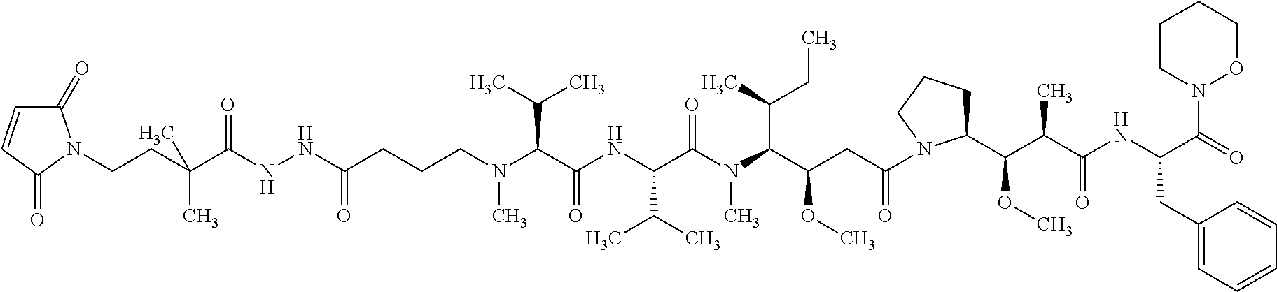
C(CCCN(C(C(NC(C(N(C)C(C(CC)C)C(OC)CC(=O)N1C(C(OC)C(C(=O)NC(C(=O)N2OCCCC2)CC2=CC=CC=C2)C)CCC1)=O)C(C)C)=O)C(C)C)C)(=O)NNC(C(CCN1C(=O)C=CC1=O)(C)C)=O
